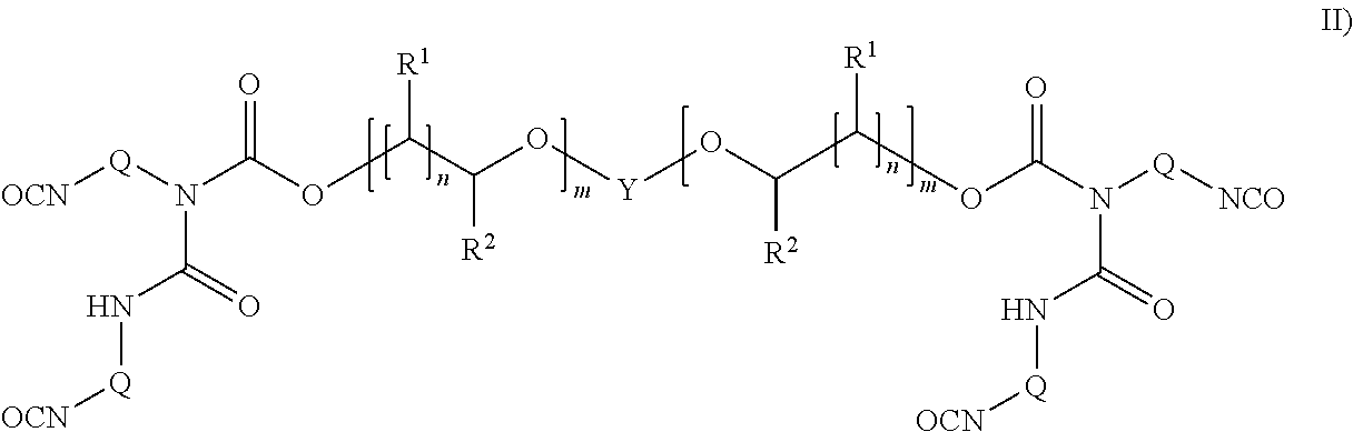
[OCN][Q]N(C(OC(C(O[Y]OC(C(OC(N([Q][NCO])C(=O)N[Q][OCN])=O)[R1])[R2])[R2])[R1])=O)C(=O)N[Q][OCN]
